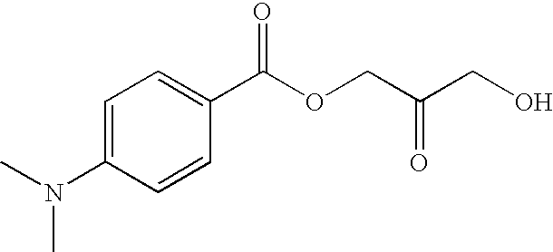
C1=C(N(C)C)C=CC(C(OCC(CO)=O)=O)=C1
